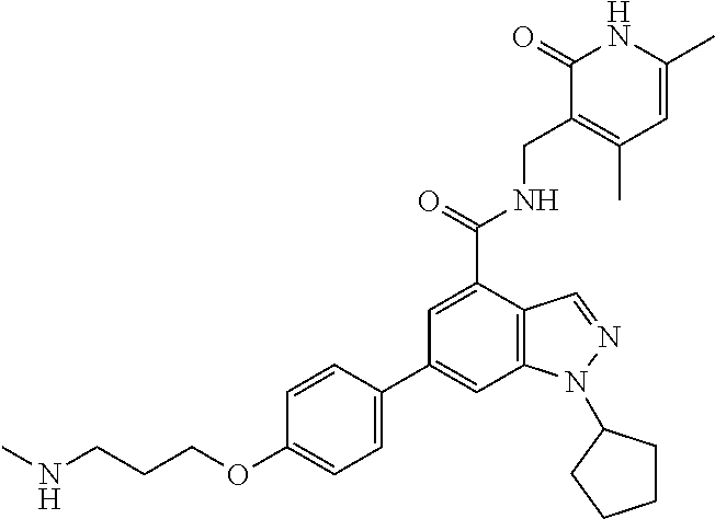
C1(C2=CC3=C(C(C(=O)NCC4=C(C)C=C(C)NC4=O)=C2)C=NN3C2CCCC2)=CC=C(OCCCNC)C=C1
